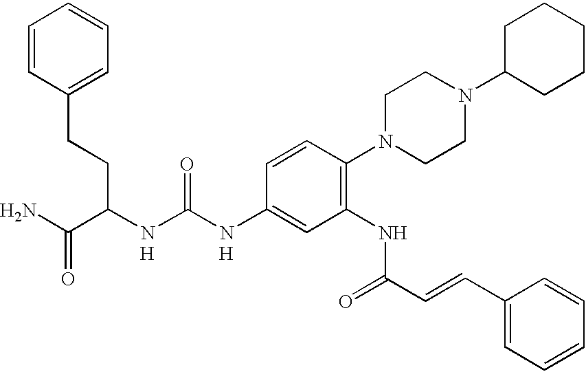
[H].[H].C(C1=CC=CC=C1)CC(C(N)=O)NC(NC1=CC(NC(C=CC2=CC=CC=C2)=O)=C(N2CCN(C3CCCCC3)CC2)C=C1)=O
